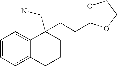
C1=CC=C2C(=C1)C(CN)(CCC1OCCO1)CCC2
